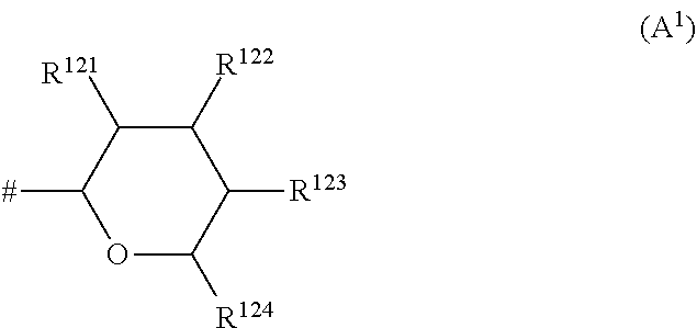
C1([R122])C([R121])C([#])OC([R124])C1[R123]
